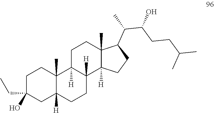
C1C(O)(CC)CC2([H])C(C)(C1)C1([H])C([H])(CC2)C2([H])C(C)(CC1)C(C(C(CCC(C)C)O)C)CC2
